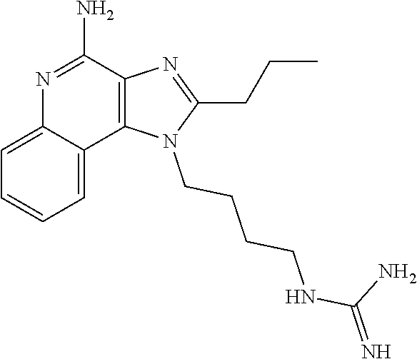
C12=CC=CC=C1C1=C(C(N)=N2)N=C(CCC)N1CCCCNC(=N)N
